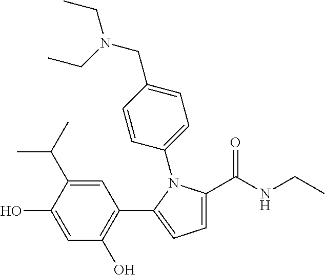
C1=C(C(NCC)=O)N(C2=CC=C(CN(CC)CC)C=C2)C(C2=C(O)C=C(O)C(C(C)C)=C2)=C1
